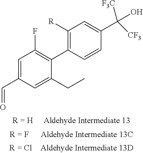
C1=C(CC)C(C2=C([R])C=C(C(O)([F3C])[CF3])C=C2)=C(F)C=C1C=O
